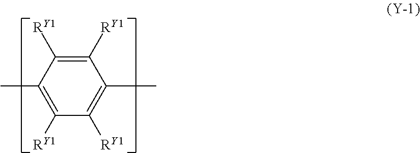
C1(C)=C([RY1])C([RY1])=C(C)C([RY1])=C1[RY1]
